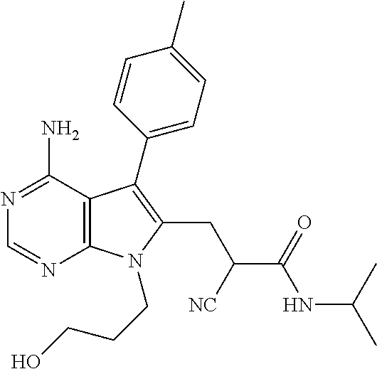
N1=C(N)C2=C(N=C1)N(CCCO)C(CC([NC])C(=O)NC(C)C)=C2C1=CC=C(C)C=C1
